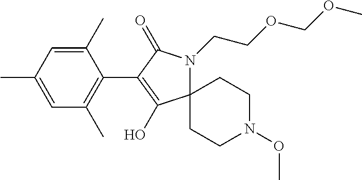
C1(C)=CC(C)=CC(C)=C1C1=C(O)C2(N(CCOCOC)C1=O)CCN(OC)CC2
